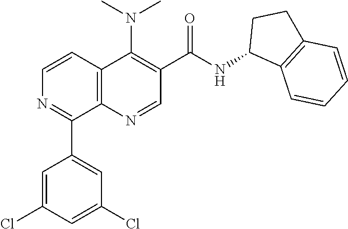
C12=C(N=CC(C(=O)NC3C4=C(CC3)C=CC=C4)=C1N(C)C)C(C1=CC(Cl)=CC(Cl)=C1)=NC=C2
